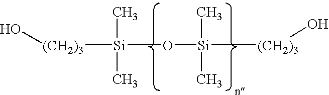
O[(CH2)3][Si](C)(C)O[Si](C)(C)[(CH2)3]O
